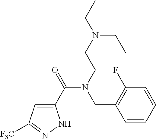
C1(C(=O)N(CCN(CC)CC)CC2=C(F)C=CC=C2)=CC([F3C])=NN1
